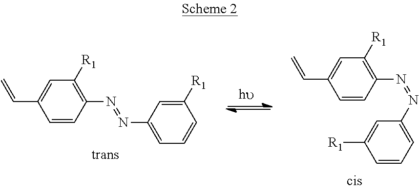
C1=CC(N=NC2=CC=CC([R1])=C2)=C([R1])C=C1C=C.C1=CC(N=NC2=CC=CC([R1])=C2)=C([R1])C=C1C=C
